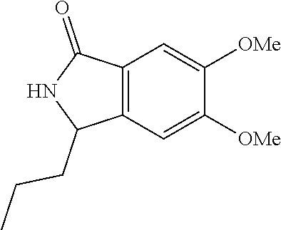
C12=C(C=C([OMe])C([OMe])=C1)C(CCC)NC2=O
